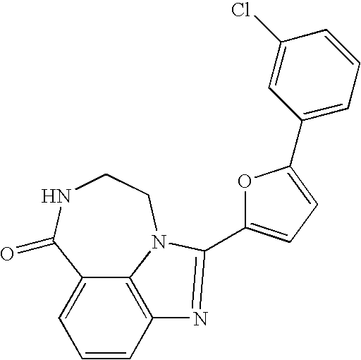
C1=CC2=C3C(=C1)C(=O)NCCN3C(C1=CC=C(C3=CC=CC(Cl)=C3)O1)=N2
